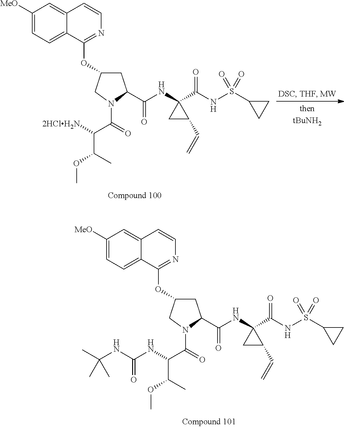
C1C(OC2=NC=CC3=CC([MeO])=CC=C23)CN(C(=O)C([2HClH2N])C(C)OC)C1C(NC1(C(NS(=O)(C2CC2)=O)=O)CC1C=C)=O.C1C(OC2=NC=CC3=CC([MeO])=CC=C23)CN(C(=O)C(NC(NC(C)(C)C)=O)C(C)OC)C1C(NC1(C(NS(=O)(C2CC2)=O)=O)CC1C=C)=O
